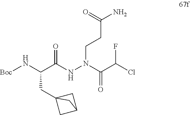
C(C(NN(CCC(N)=O)C(C(Cl)F)=O)=O)(N[Boc])CC12CC(C1)C2
